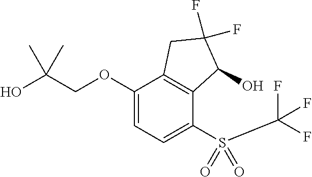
C1(OCC(O)(C)C)=CC=C(S(=O)(C(F)(F)F)=O)C2=C1CC(F)(F)C2O
